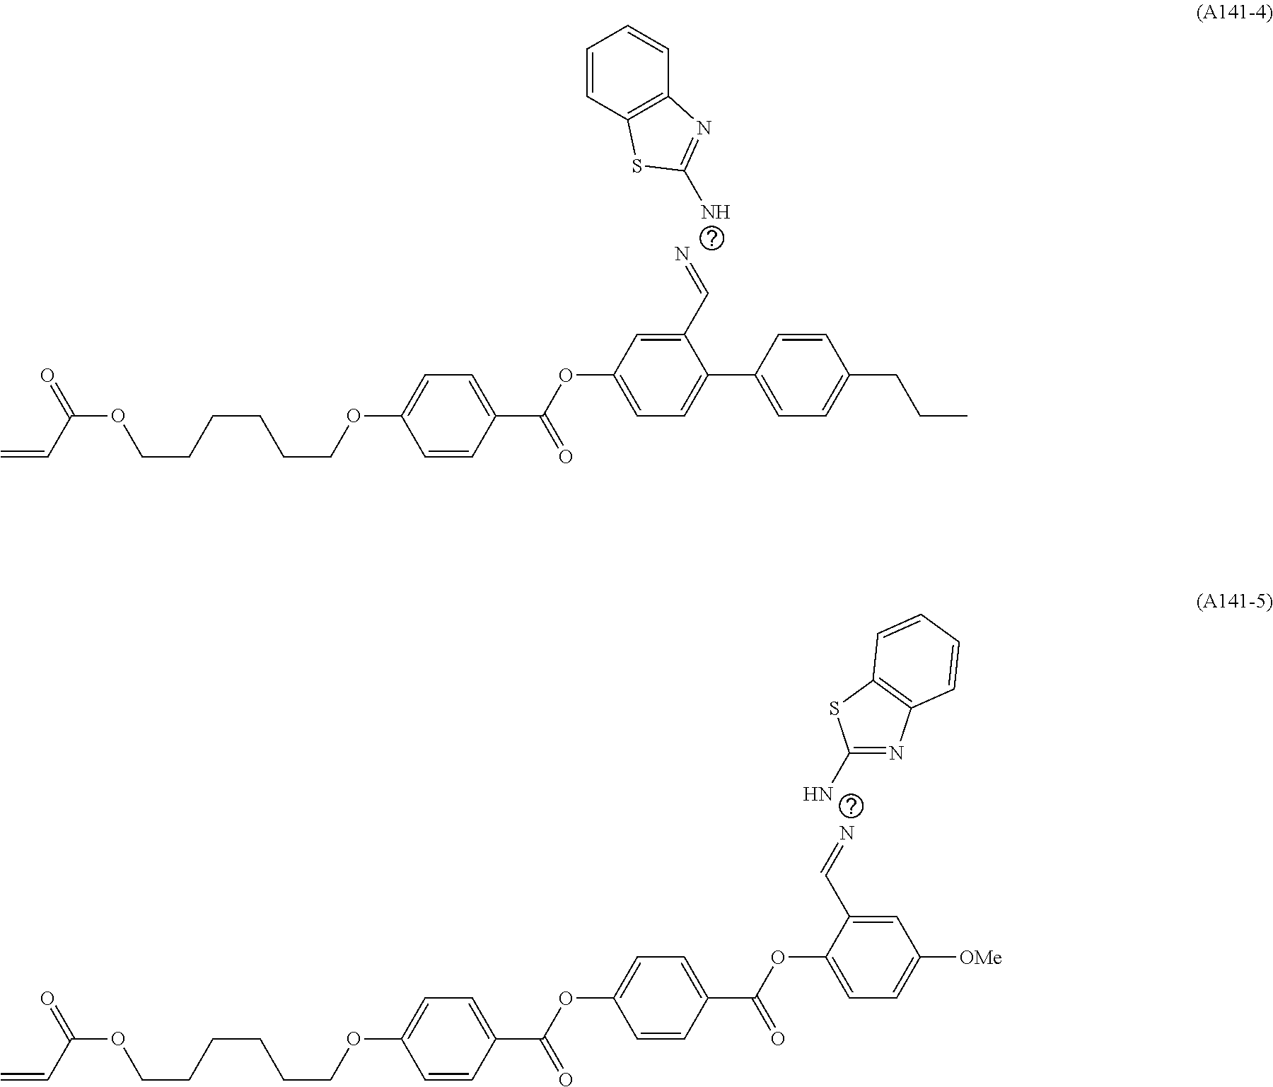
C1=C(OCCCCCCOC(C=C)=O)C=CC(C(=O)OC2=CC=C(C3=CC=C(CCC)C=C3)C(C=N)=C2)=C1.C1=CC2=C(C=C1)N=C(N)S2.C1=C(OCCCCCCOC(C=C)=O)C=CC(C(=O)OC2=CC=C(C(=O)OC3=CC=C([OMe])C=C3C=N)C=C2)=C1.NC1=NC2=C(S1)C=CC=C2
